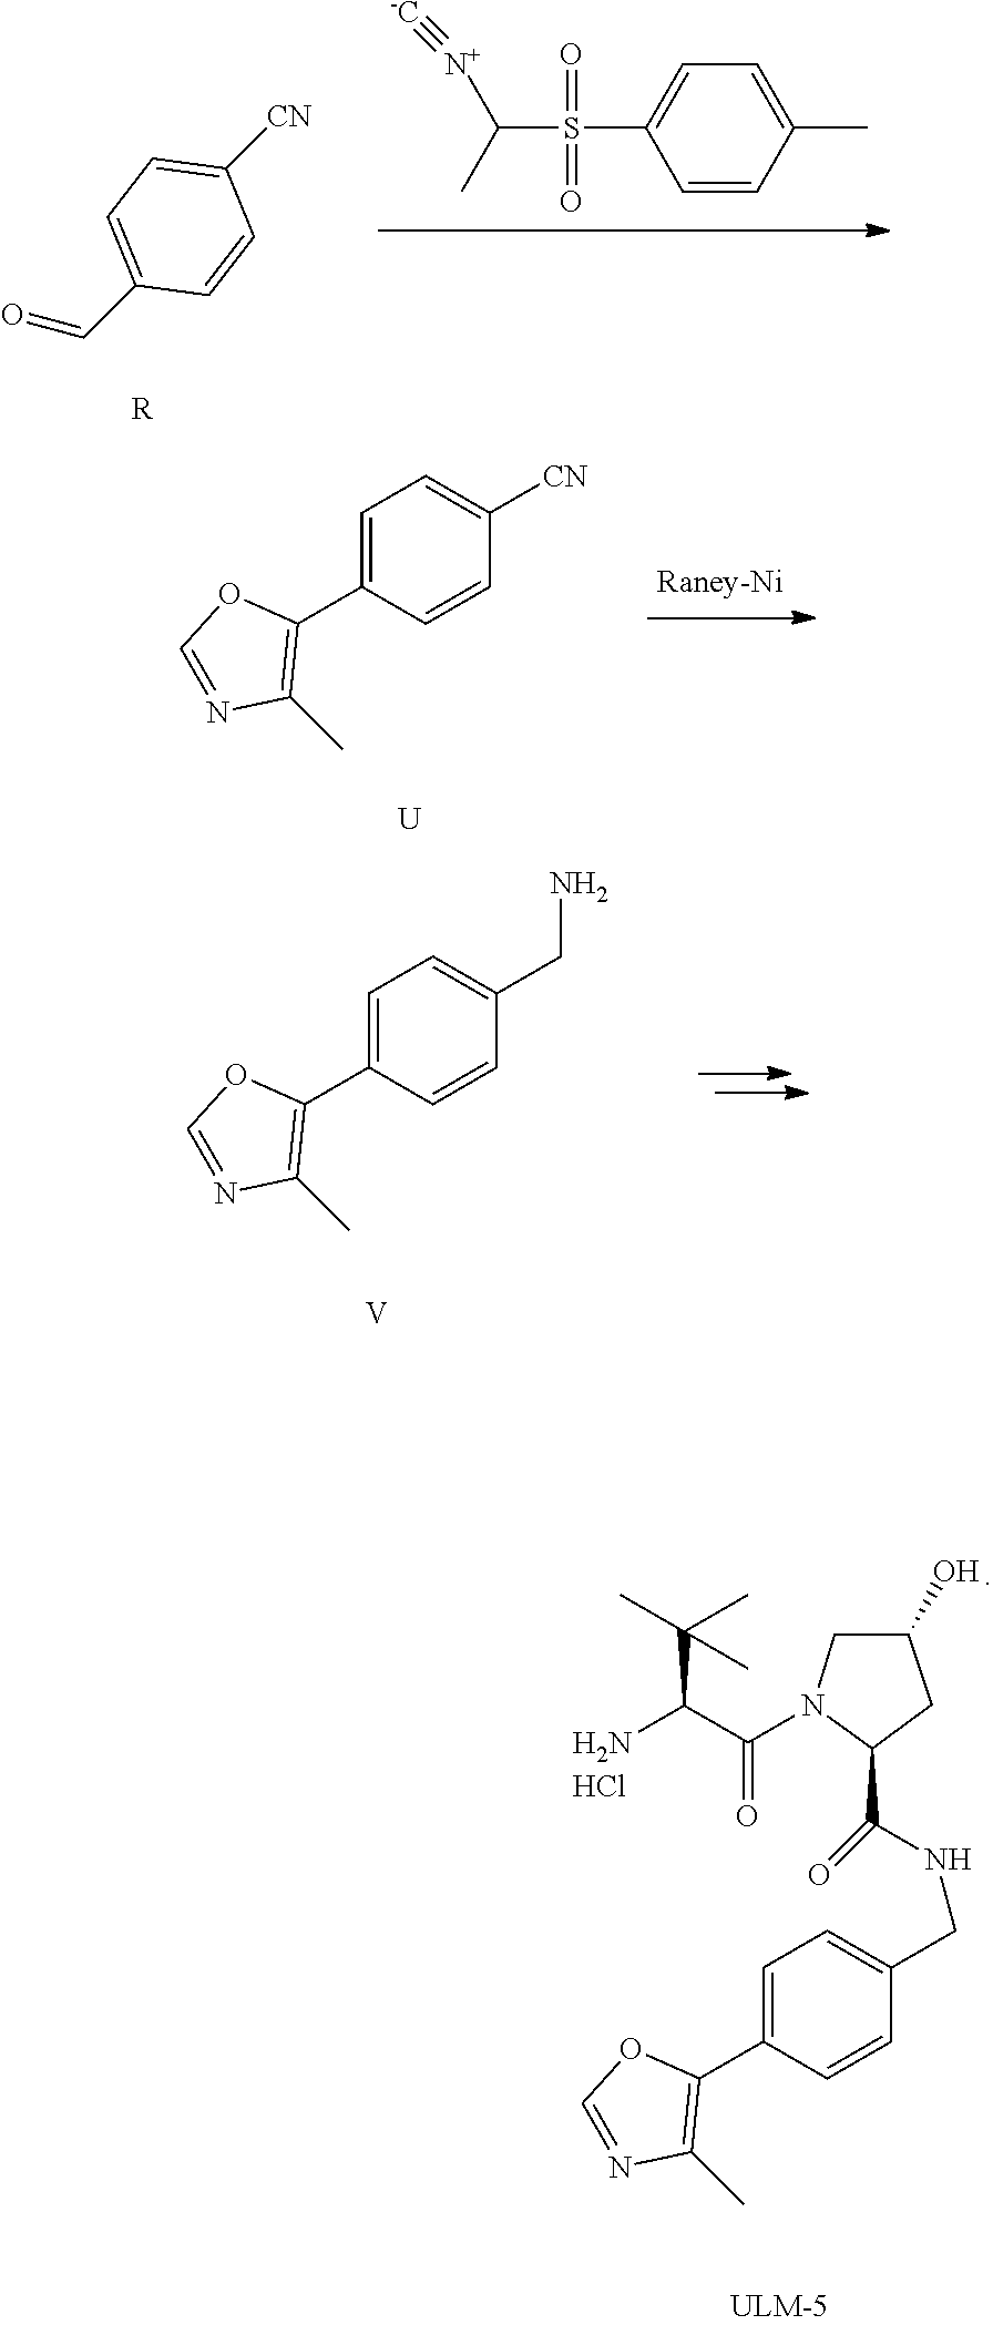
C1=C([CN])C=CC(C=O)=C1.[R].C1=CC(C)=CC=C1S(C([N+]#[-C])C)(=O)=O.C1=C(C2=C(C)N=CO2)C=CC([CN])=C1.[U].C1=C(C2=C(C)N=CO2)C=CC(CN)=C1.[V].NC(C(N1C(C(NCC2=CC=C(C3=C(C)N=CO3)C=C2)=O)CC(O)C1)=O)C(C)(C)C.Cl
